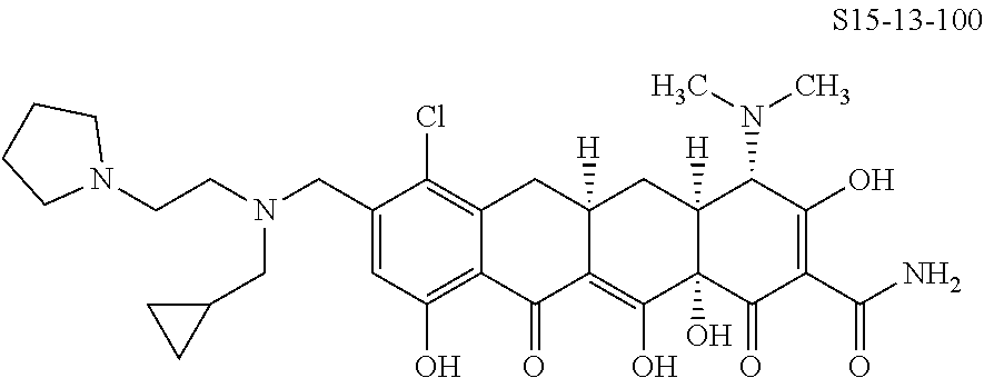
C12=C(Cl)C(CN(CCN3CCCC3)CC3CC3)=CC(O)=C1C(=O)C1=C(O)C3(O)C([H])(CC1([H])C2)C(N(C)C)C(O)=C(C(N)=O)C3=O
